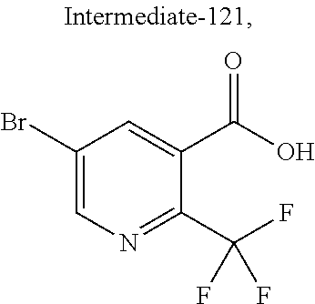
C1(Br)=CN=C(C(F)(F)F)C(C(O)=O)=C1
